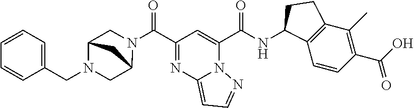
C(C1=NC2=CC=NN2C(C(NC2C3=C(C(C)=C(C(O)=O)C=C3)CC2)=O)=C1)(=O)N1CC2N(CC3=CC=CC=C3)CC1C2
